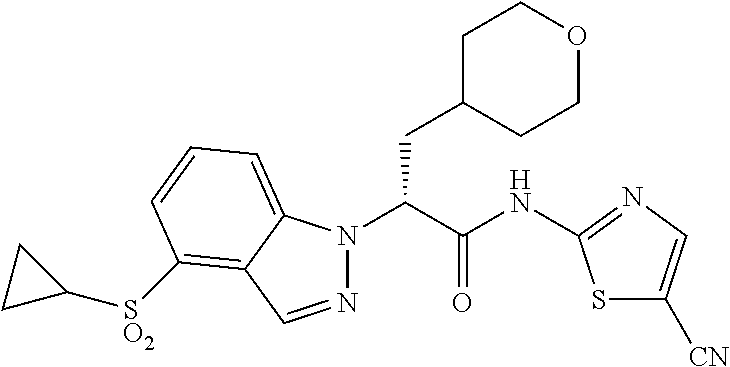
N1(C(C(NC2=NC=C([CN])S2)=O)CC2CCOCC2)N=CC2=C([SO2]C3CC3)C=CC=C12
